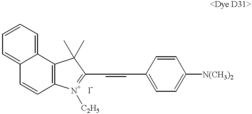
C12=CC=CC=C1C1=C(C=C2)[N+]([C2H5])=C(C=CC2=CC=C([N(CH3)2])C=C2)C1(C)C
